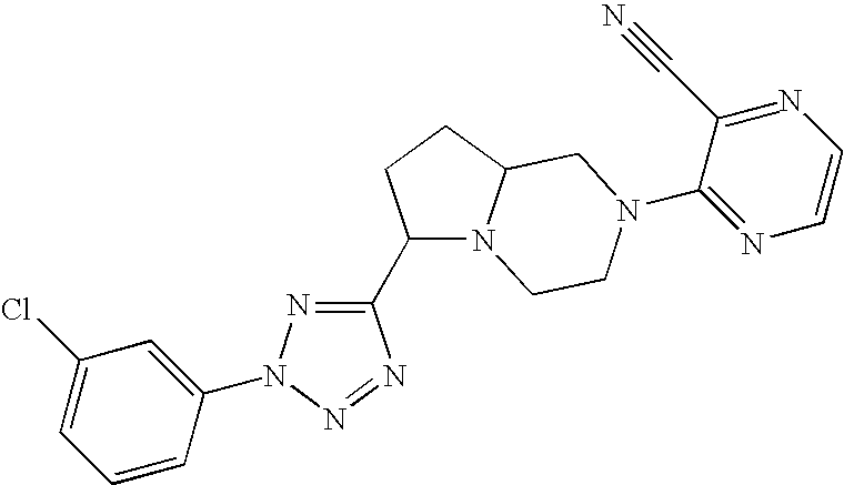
C1=CC(N2N=C(C3N4C(CC3)CN(C3=NC=CN=C3C#N)CC4)N=N2)=CC(Cl)=C1
